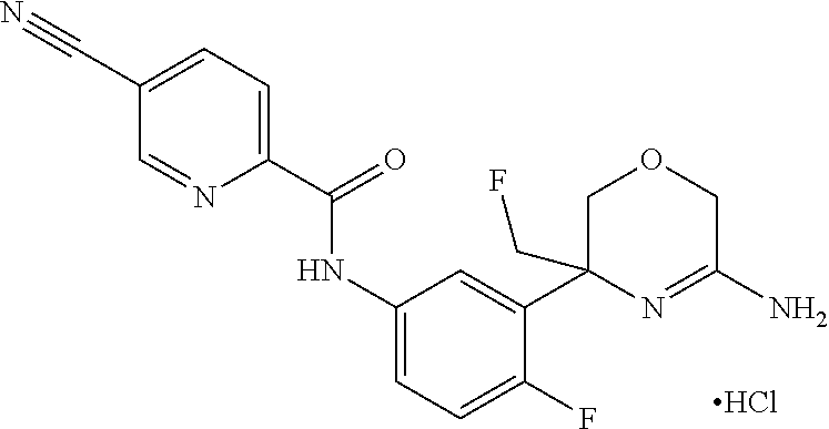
C1=NC(C(=O)NC2=CC=C(F)C(C3(CF)COCC(N)=N3)=C2)=CC=C1C#N.Cl
